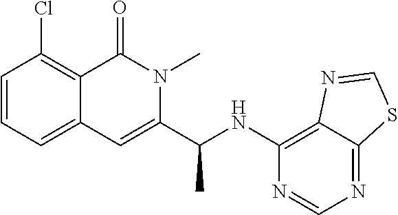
ClC1=C2C(=CC=C1)C=C(C(NC1=C3C(=NC=N1)SC=N3)C)N(C)C2=O
